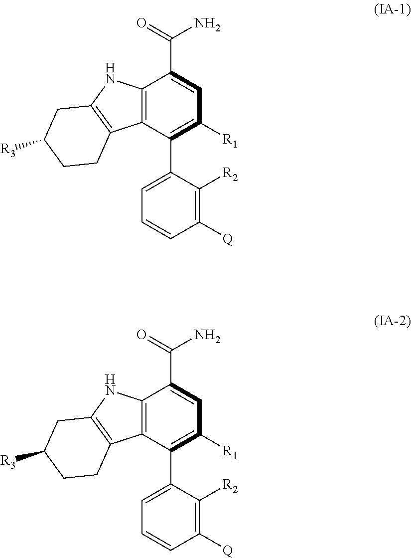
C12=C(C(C3=CC=CC([Q])=C3[R2])=C([R1])C=C1C(=O)N)C1=C(N2)CC([R3])CC1.C12=C(C(C3=CC=CC([Q])=C3[R2])=C([R1])C=C1C(=O)N)C1=C(N2)CC([R3])CC1
